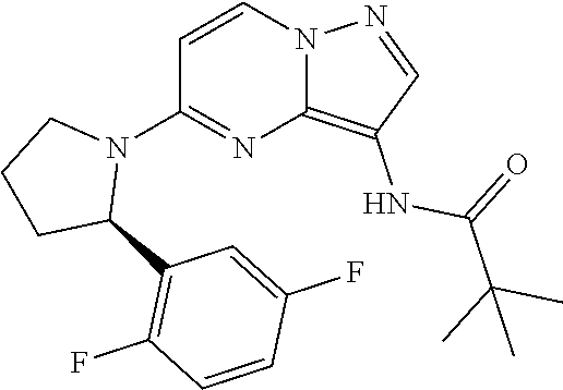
C1(N2CCCC2C2=C(F)C=CC(F)=C2)=NC2=C(NC(=O)C(C)(C)C)C=NN2C=C1
